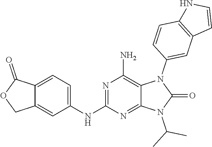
C12=CC=C(NC3=NC(N)=C4C(=N3)N(C(C)C)C(=O)N4C3=CC4=C(C=C3)NC=C4)C=C1COC2=O
